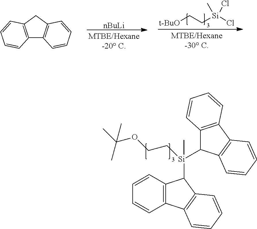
[nBuLi].[t-BuO]CC[Si](Cl)(C)Cl.C12=C(CC3=C1C=CC=C3)C=CC=C2.C12=C(C3=C(C1[Si](C)(C1C4=C(C=CC=C4)C4=C1C=CC=C4)CCOC(C)(C)C)C=CC=C3)C=CC=C2
